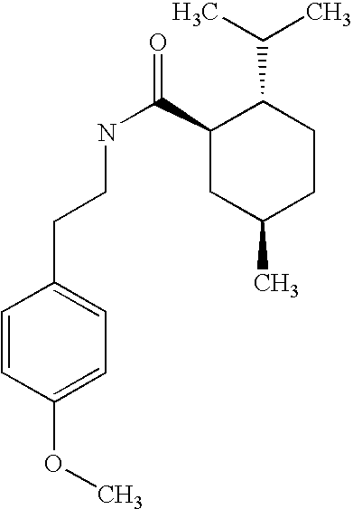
C1=CC(OC)=CC=C1CCNC(=O)C1CC(C)CCC1C(C)C
